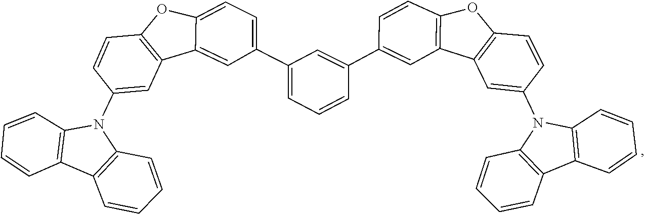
C12=C(C=CC=C1)C1=C(C=CC=C1)N2C1=CC2=C(OC3=C2C=C(C2=CC(C4=CC=C5C(=C4)C4=C(C=CC(N6C7=C(C=CC=C7)C7=C6C=CC=C7)=C4)O5)=CC=C2)C=C3)C=C1
